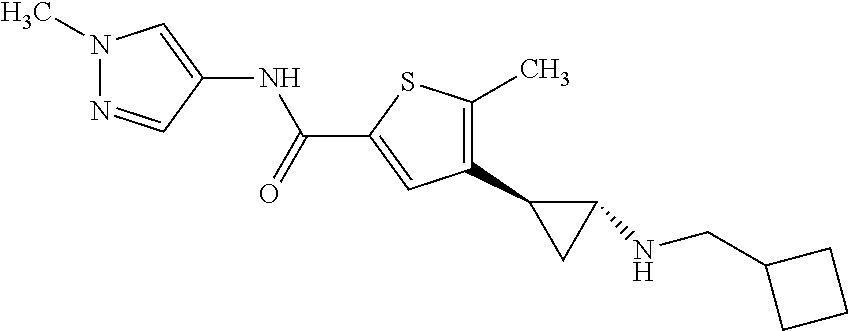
N(C(C1=CC(C2CC2NCC2CCC2)=C(C)S1)=O)C1=CN(C)N=C1
